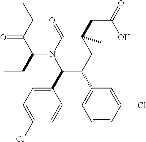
C1(C2=CC=C(Cl)C=C2)C(C2=CC=CC(Cl)=C2)CC(CC(=O)O)(C)C(=O)N1C(CC)C(CC)=O
